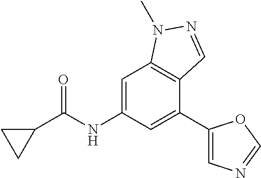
C1=C(NC(C2CC2)=O)C=C(C2=CN=CO2)C2=C1N(C)N=C2
